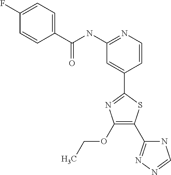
C1(OCC)=C(C2=NN=CN2)SC(C2=CC(NC(C3=CC=C(F)C=C3)=O)=NC=C2)=N1
